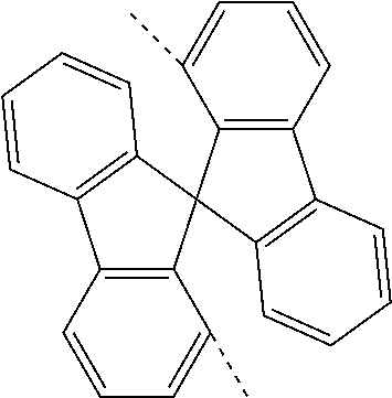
C12=C(C3(C4=C1C=CC=C4)C1=C(C4=C3C(C)=CC=C4)C=CC=C1)C(C)=CC=C2
